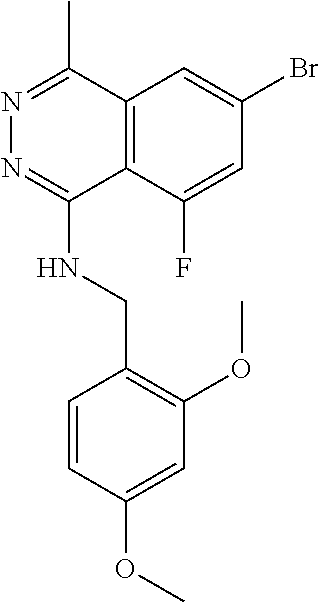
C12=C(C(F)=CC(Br)=C1)C(NCC1=C(OC)C=C(OC)C=C1)=NN=C2C
